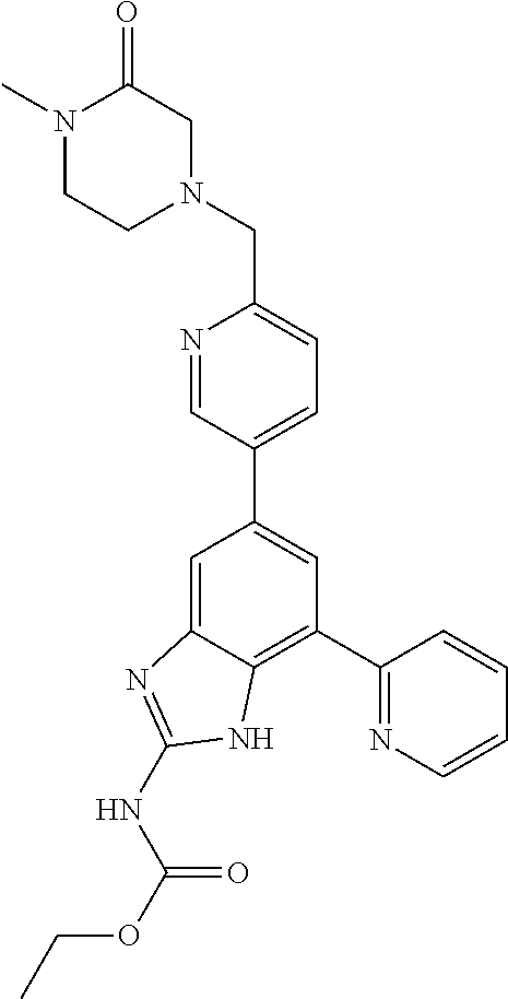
C1=C2C(=C(C3=NC=CC=C3)C=C1C1=CC=C(CN3CC(=O)N(C)CC3)N=C1)NC(NC(OCC)=O)=N2
